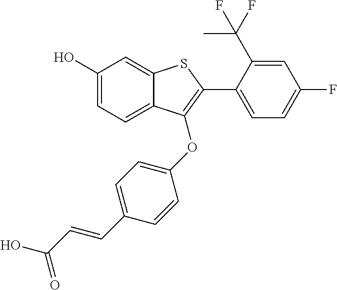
C1(OC2=C(C3=CC=C(F)C=C3C(F)(F)C)SC3=CC(O)=CC=C32)=CC=C(C=CC(O)=O)C=C1
